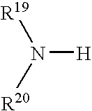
[H]N([R19])[R20]
